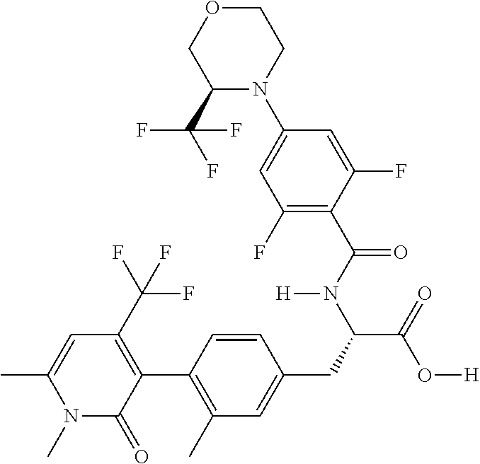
CC1=CC(C(F)(F)F)=C(C2=C(C)C=C(CC(C(=O)O[H])N(C(C3=C(F)C=C(N4CCOCC4C(F)(F)F)C=C3F)=O)[H])C=C2)C(=O)N1C
